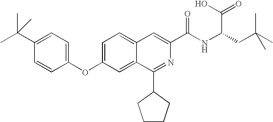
C1=C2C(=CC(OC3=CC=C(C(C)(C)C)C=C3)=C1)C(C1CCCC1)=NC(C(NC(CC(C)(C)C)C(O)=O)=O)=C2
